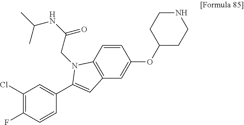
C1(Cl)=C(F)C=CC(C2=CC3=C(C=CC(OC4CCNCC4)=C3)N2CC(NC(C)C)=O)=C1
